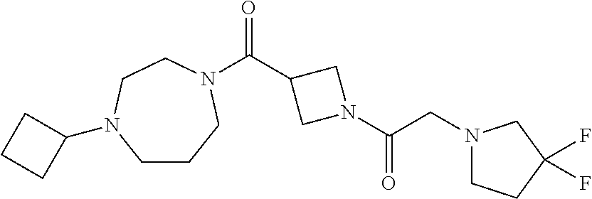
C1CCN(C(C2CN(C(CN3CCC(F)(F)C3)=O)C2)=O)CCN1C1CCC1
